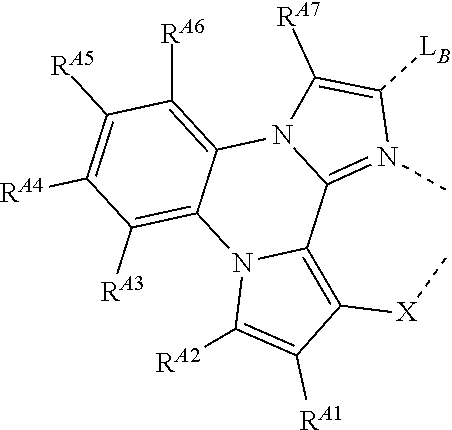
C1([RA5])=C([RA4])C([RA3])=C2C(=C1[RA6])N1C(=N(C)C([LB])=C1[RA7])C1=C([X]C)C([RA1])=C([RA2])N21
